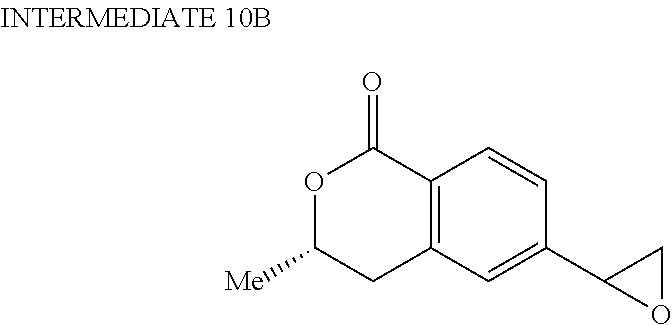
O1C([Me])CC2=C(C1=O)C=CC(C1CO1)=C2
